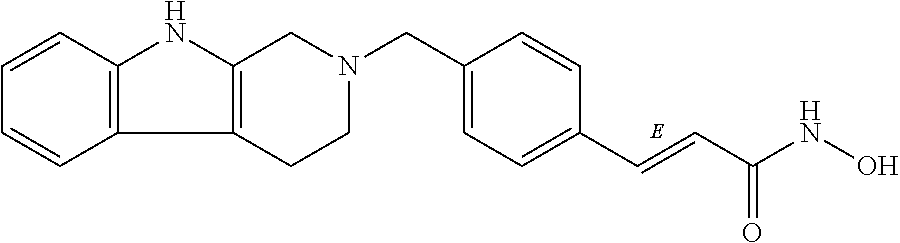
C1=C(CN2CCC3=C(NC4=C3C=CC=C4)C2)C=CC(C=CC(NO)=O)=C1
